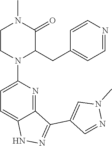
C12=NC(N3C(CC4=CC=NC=C4)C(=O)N(C)CC3)=CC=C1NN=C2C1=CN(C)N=C1
